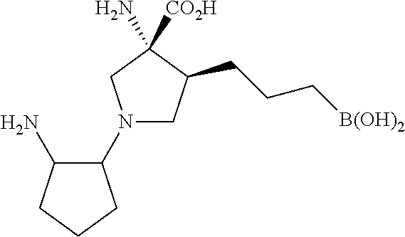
N1(C2C(N)CCC2)CC(CCC[B(OH)2])C([CO2H])(N)C1
